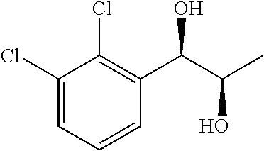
C1(Cl)=CC=CC(C(C(C)O)O)=C1Cl
